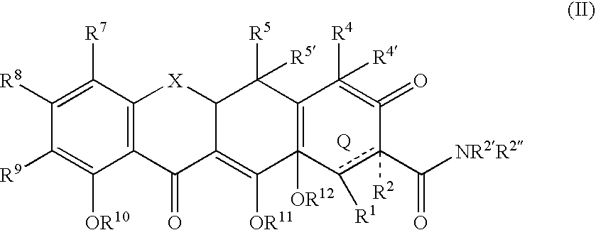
C1([R8])=C([R7])C2=C(C([OR10])=C1[R9])C(=O)C1=C([OR11])C3([OR12])=C(C([R5])([R5])C1[X]2)C([R4])([R4])=C(=O)c(C([NR2R2])=O)([R2])c3[R1]
